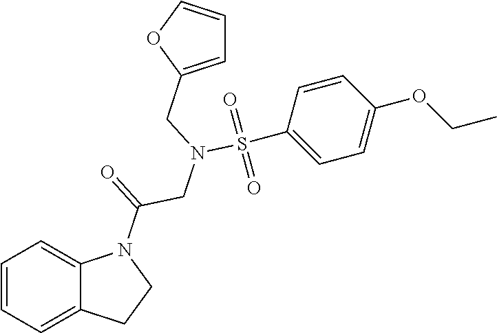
C1=CC=C2C(=C1)N(C(=O)CN(CC1=CC=CO1)S(C1=CC=C(OCC)C=C1)(=O)=O)CC2
